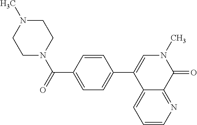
N1=C2C(=CC=C1)C(C1=CC=C(C(=O)N3CCN(C)CC3)C=C1)=CN(C)C2=O
